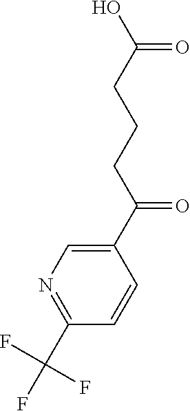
C1(C(CCCC(O)=O)=O)=CN=C(C(F)(F)F)C=C1
